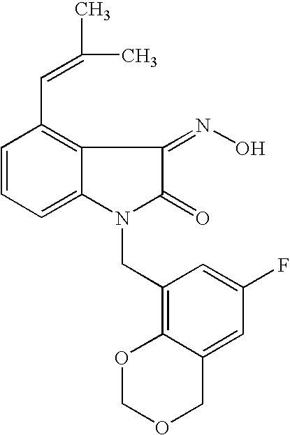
C1=CC=C2C(=C1C=C(C)C)C(=NO)C(=O)N2CC1=C2C(=CC(F)=C1)COCO2
